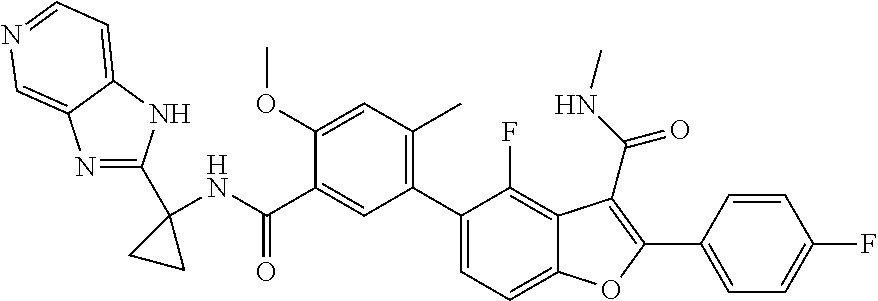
C1(NC(C2=CC(C3=CC=C4C(=C3F)C(C(=O)NC)=C(C3=CC=C(F)C=C3)O4)=C(C)C=C2OC)=O)(C2=NC3=CN=CC=C3N2)CC1
